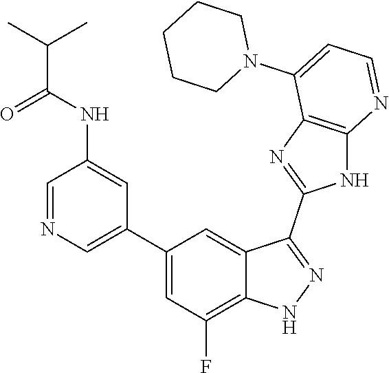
C1=NC=C(C2=CC(F)=C3C(=C2)C(C2=NC4=C(N2)N=CC=C4N2CCCCC2)=NN3)C=C1NC(C(C)C)=O
